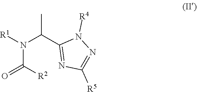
[R1]N(C(=O)[R2])C(C1=NC([R5])=NN1[R4])C
